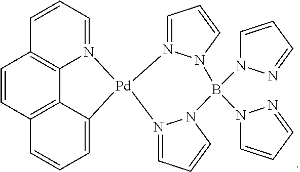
C12=C3N(=CC=C1)[Pd]1(C4=CC=CC(=C34)C=C2)N2=CC=CN2B(N2C=CC=N2)(N2C=CC=N2)N2N1=CC=C2
